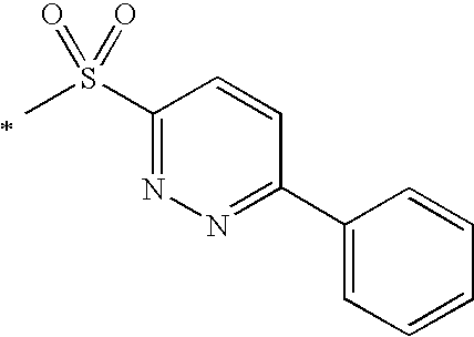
C1(S(=O)(=O)C)=NN=C(C2=CC=CC=C2)C=C1
